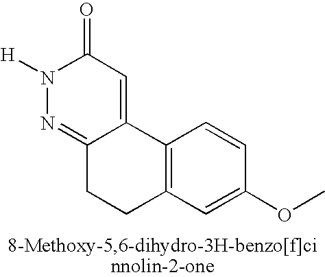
O=C1N([H])N=C2C(=C1)C1=C(CC2)C=C(OC)C=C1
